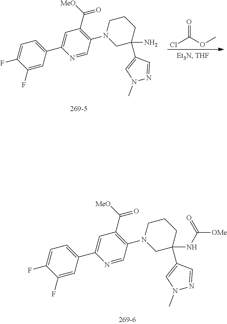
N1(C)N=CC(C2(NC([OMe])=O)CN(C3=C(C(=O)[MeO])C=C(C4=CC=C(F)C(F)=C4)N=C3)CCC2)=C1.O=C(Cl)OC.N1(C)N=CC(C2(N)CN(C3=C(C(=O)[MeO])C=C(C4=CC=C(F)C(F)=C4)N=C3)CCC2)=C1
